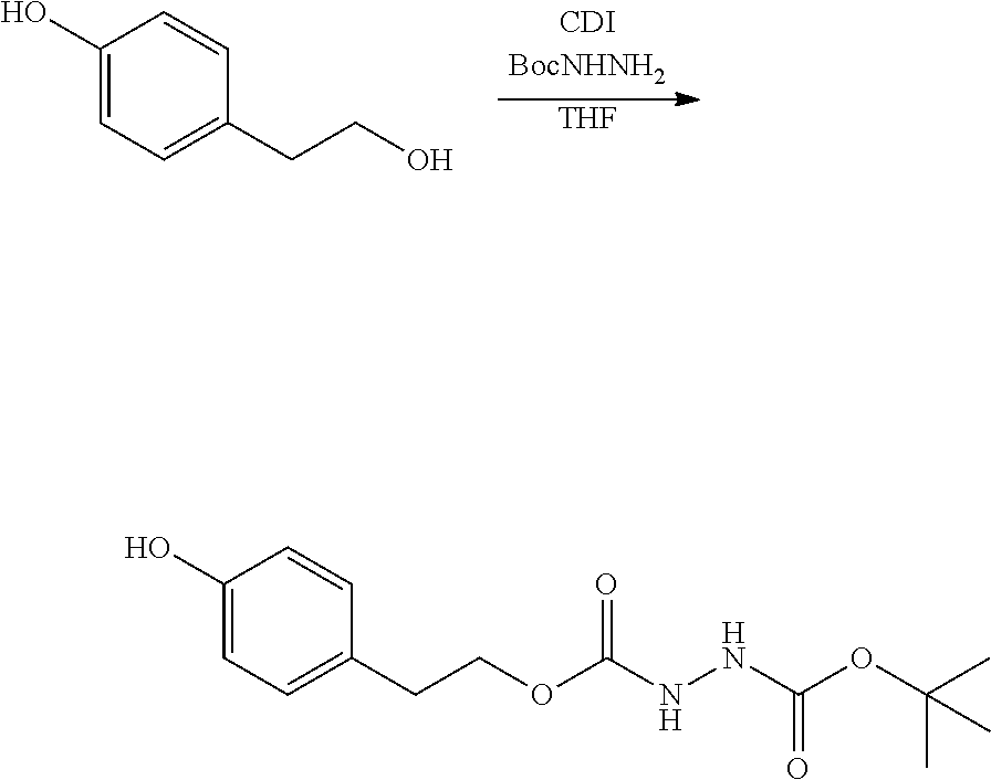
C1(O)=CC=C(CCO)C=C1.[THF].C1(O)=CC=C(CCOC(NNC(OC(C)(C)C)=O)=O)C=C1
